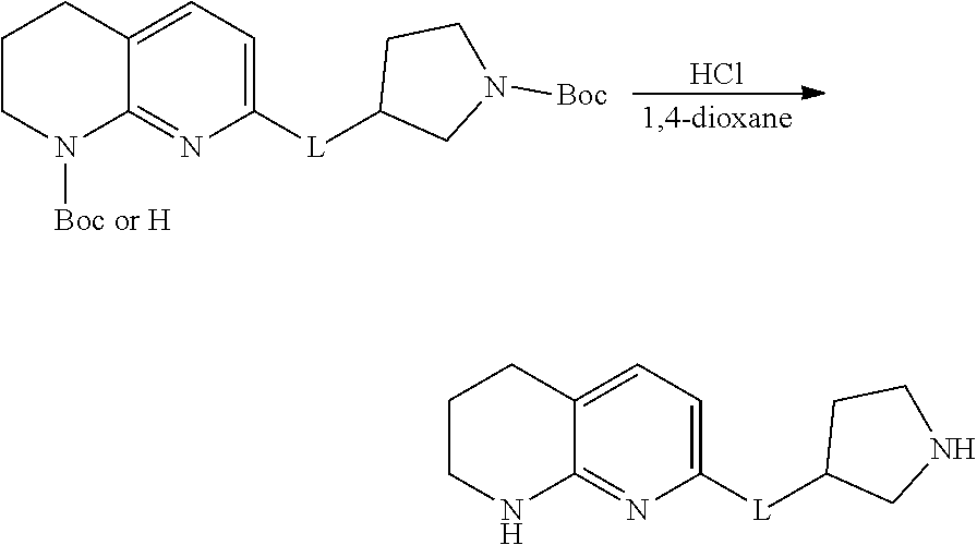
N1=C2C(=CC=C1[L]C1CN([Boc])CC1)CCCN2[Boc or H].Cl.N1=C2C(=CC=C1[L]C1CNCC1)CCCN2
